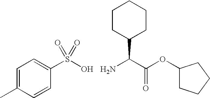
C1=C(C)C=CC(S(O)(=O)=O)=C1.C(C(OC1CCCC1)=O)(N)C1CCCCC1
